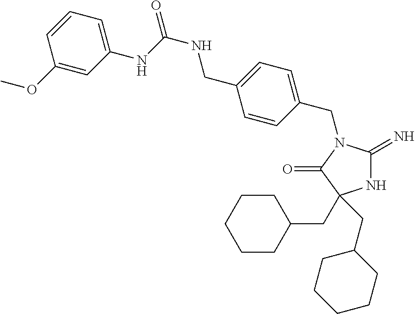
N1C(=N)N(CC2=CC=C(CNC(NC3=CC=CC(OC)=C3)=O)C=C2)C(=O)C1(CC1CCCCC1)CC1CCCCC1
